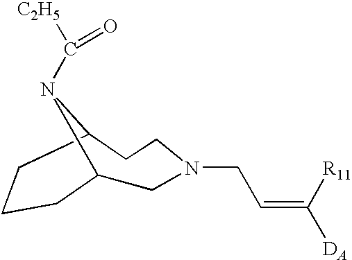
C1N(CC=C([DA])[R11])CCC2CCCC1N2C([C2H5])=O
